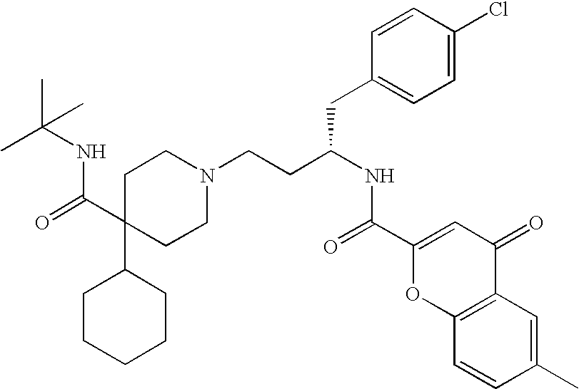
C1CCCCC1C1(C(=O)NC(C)(C)C)CCN(CCC(NC(=O)C2=CC(=O)C3=C(O2)C=CC(C)=C3)CC2=CC=C(Cl)C=C2)CC1
